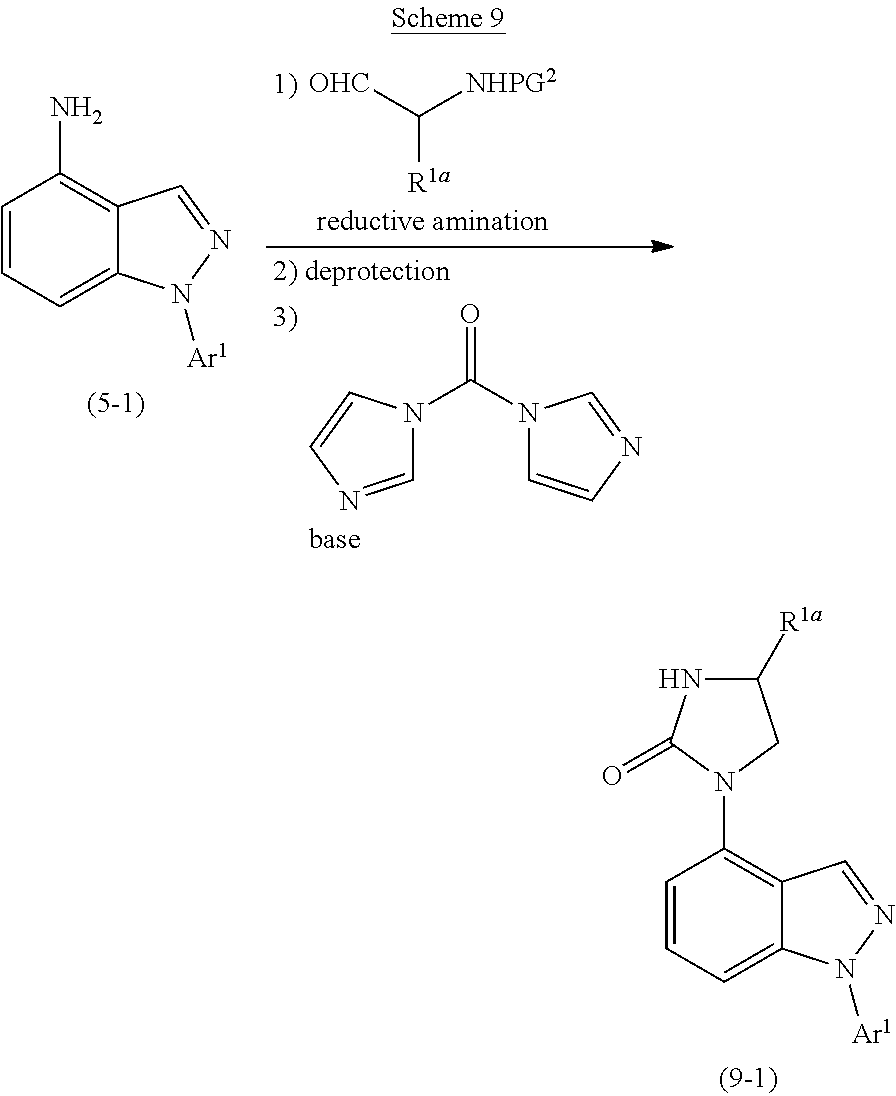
C1=CC=C2C(=C1N1CC([R1a])NC1=O)C=NN2[Ar1].C1=CC=C2C(=C1N)C=NN2[Ar1].[OHC]C([NHPG2])[R1a].C(=O)(N1C=NC=C1)N1C=CN=C1
